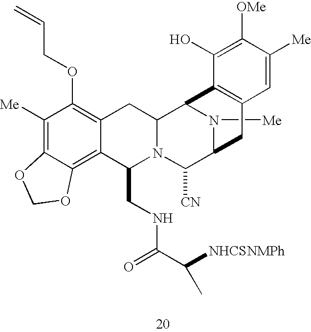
C1([Me])=C2C(=C3C(=C1OCC=C)CC1N(C3CNC(C([NHCSNMPh])C)=O)C([CN])C3N([Me])C1C1=C(C3)C=C([Me])C([OMe])=C1O)OCO2
